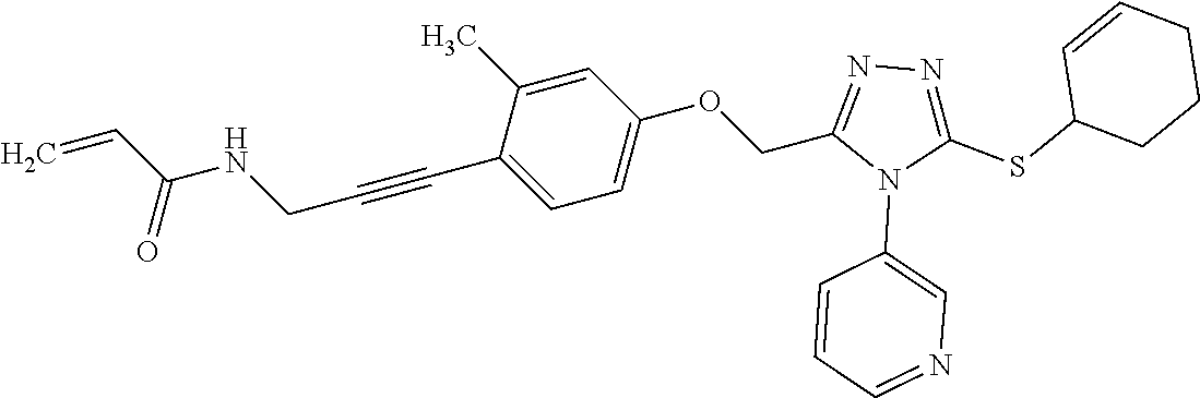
C1=C(C)C(C#CCNC(C=C)=O)=CC=C1OCC1=NN=C(SC2CCCC=C2)N1C1=CN=CC=C1
